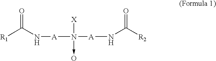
[R1]C(=O)N[A]N([X])([A]NC(=O)[R2])->O
